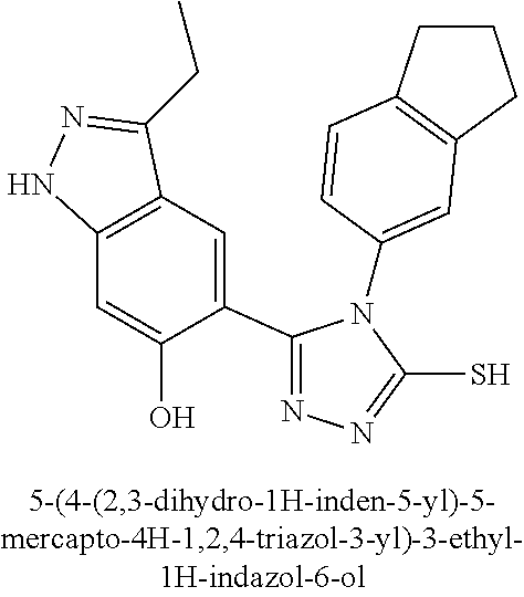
C1(C2=NN=C(S)N2C2=CC3=C(CCC3)C=C2)=CC2=C(C=C1O)NN=C2CC
